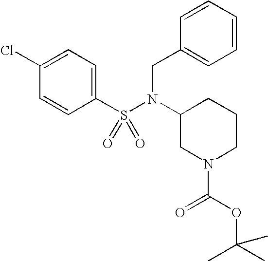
C1(Cl)=CC=C(S(N(C2CN(C(OC(C)(C)C)=O)CCC2)CC2=CC=CC=C2)(=O)=O)C=C1
